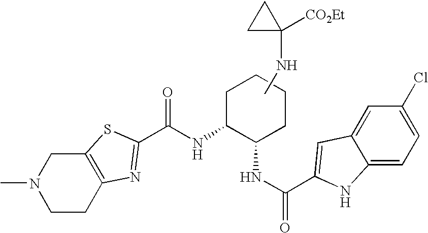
N(C1C(NC(=O)C2=CC3=CC(Cl)=CC=C3N2)CCCC1)C(=O)C1=NC2=C(CN(C)CC2)S1.CNC1([CO2Et])CC1
